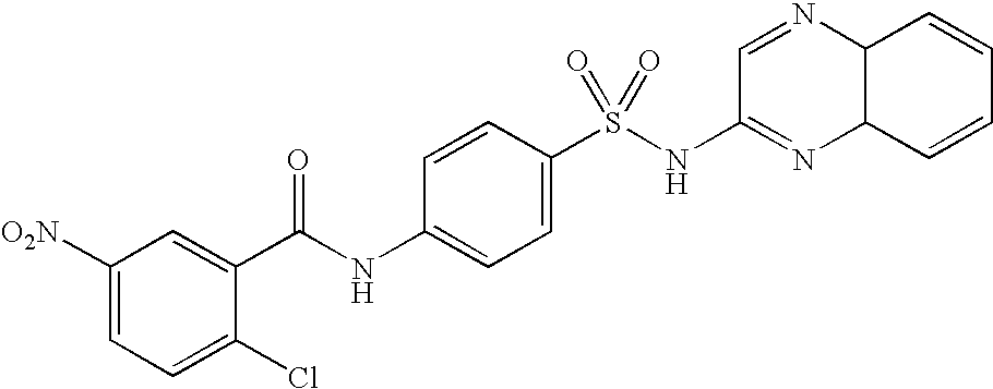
C1([O2N])=CC=C(Cl)C(C(NC2=CC=C(S(NC3=NC4C(N=C3)C=CC=C4)(=O)=O)C=C2)=O)=C1
